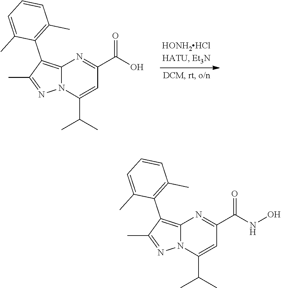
N12C(=C(C3=C(C)C=CC=C3C)C(C)=N1)N=C(C(NO)=O)C=C2C(C)C.N12C(=C(C3=C(C)C=CC=C3C)C(C)=N1)N=C(C(O)=O)C=C2C(C)C
